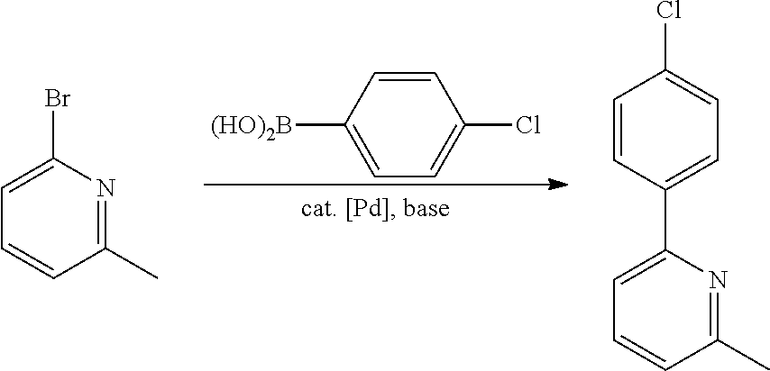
C1=C(Cl)C=CC([(HO)2B])=C1.C1(C)=NC(Br)=CC=C1.C1(C)=NC(C2=CC=C(Cl)C=C2)=CC=C1
